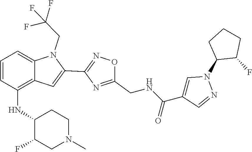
C12=C(NC3C(F)CN(C)CC3)C=CC=C1N(CC(F)(F)F)C(C1=NOC(CNC(C3=CN(C4C(F)CCC4)N=C3)=O)=N1)=C2
